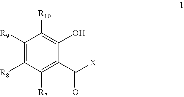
C1([R9])=C([R8])C([R7])=C(C([X])=O)C(O)=C1[R10]
